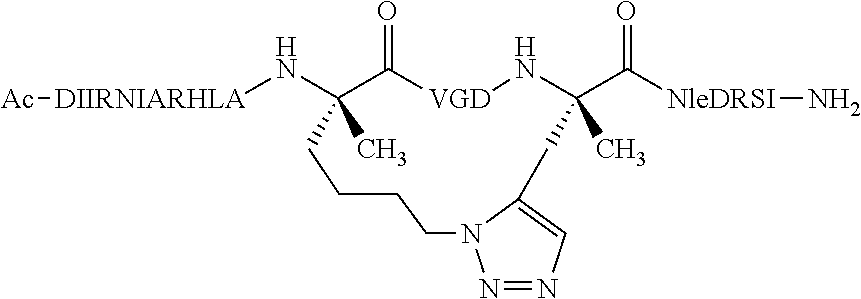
[DIIRNIARHLA](NC1(C)C(=O)[VGD]NC(C(=O)[NleDRSI]N)(C)CC2=CN=NN2CCCC1)[Ac]
